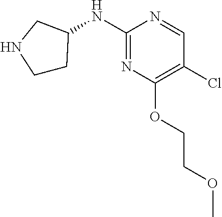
C1CC(NC2=NC(OCCOC)=C(Cl)C=N2)CN1
